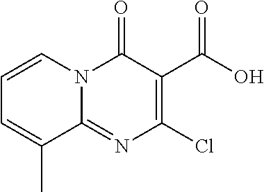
C1=CN2C(=NC(Cl)=C(C(=O)O)C2=O)C(C)=C1
